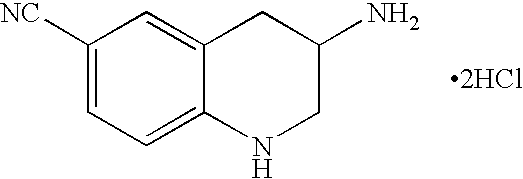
C1([NC])=CC=C2C(=C1)CC(N)CN2.[2HCl]
